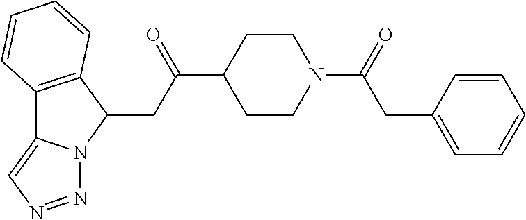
C12=C(C(CC(C3CCN(C(=O)CC4=CC=CC=C4)CC3)=O)N3C1=CN=N3)C=CC=C2
